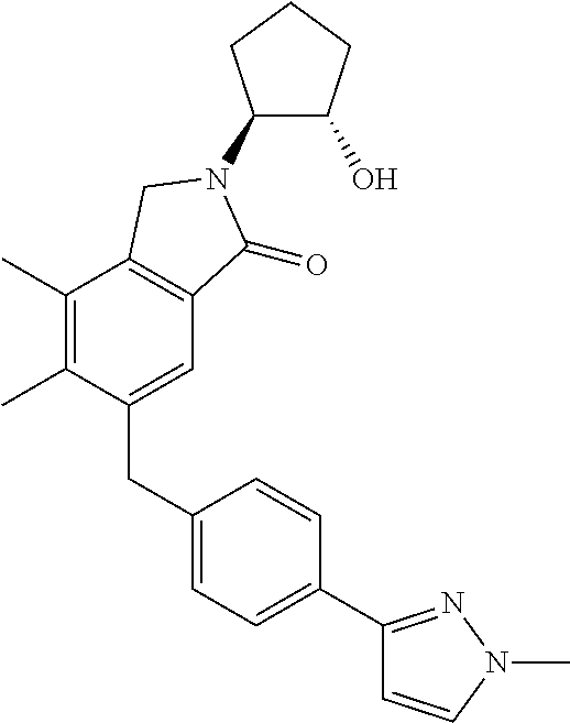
C1(C)=C(C)C(CC2=CC=C(C3=NN(C)C=C3)C=C2)=CC2=C1CN(C1C(O)CCC1)C2=O
